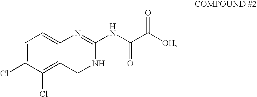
C1=C(Cl)C(Cl)=C2C(=C1)N=C(NC(C([OH])=O)=O)NC2
